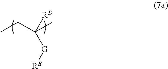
[RD]C([G][RE])(CC)C
